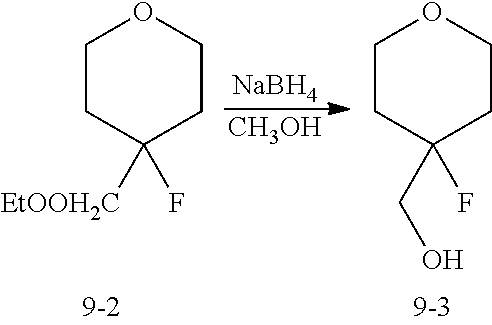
C1CC(F)([EtOOH2C])CCO1.[NaBH4].[CH3OH].C1CC(F)(CO)CCO1
